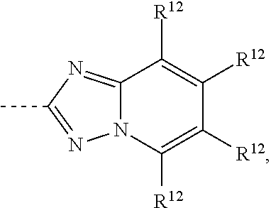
C12=NC(C)=NN1C([R12])=C([R12])C([R12])=C2[R12]
